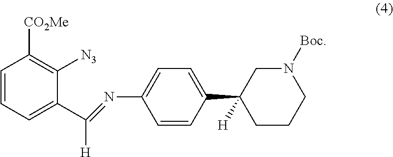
C1=CC=C(C([H])=NC2=CC=C(C3([H])CCCN([Boc])C3)C=C2)C([N3])=C1[CO2Me]
